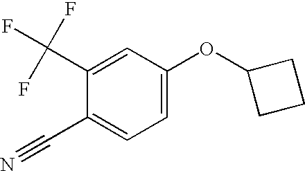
C1(C(F)(F)F)=CC(OC2CCC2)=CC=C1C#N
